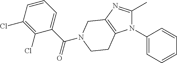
C1(N2C(C)=NC3=C2CCN(C(C2=CC=CC(Cl)=C2Cl)=O)C3)=CC=CC=C1
